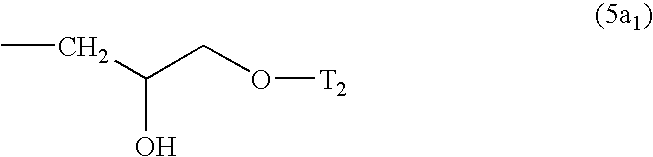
CCC(CO[T2])O
